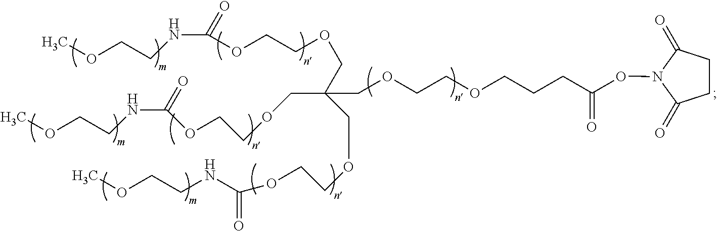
COCCNC(=O)OCCOCC(COCCOC(=O)NCCOC)(COCCOCCCC(=O)ON1C(=O)CCC1=O)COCCOC(NCCOC)=O
